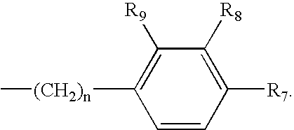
C1([R9])=C([(CH2)n]C)C=CC([R7])=C1[R8]
